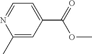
C1(C)=CC(C(OC)=O)=CC=N1
